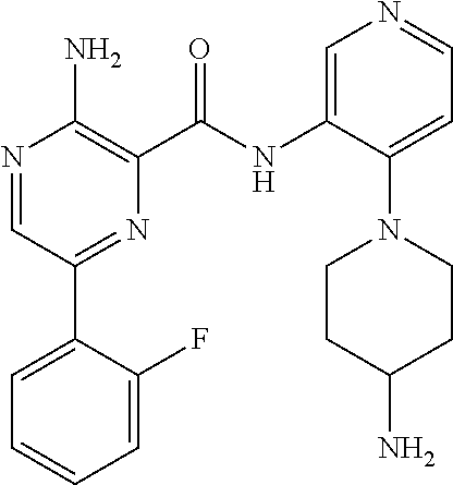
N1=CC(C2=CC=CC=C2F)=NC(C(NC2=CN=CC=C2N2CCC(N)CC2)=O)=C1N
